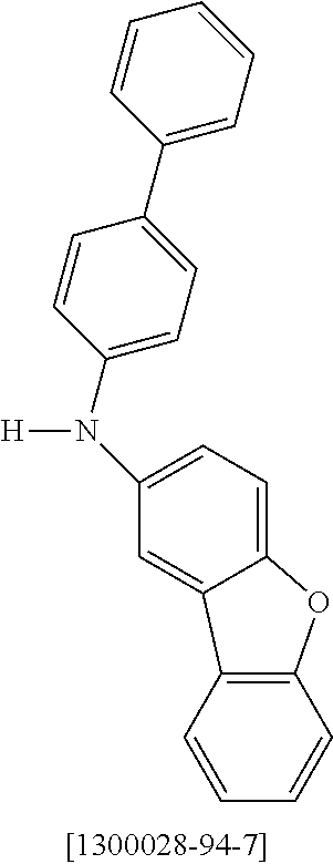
C1(N([H])C2=CC=C(C3=CC=CC=C3)C=C2)=CC=C2C(=C1)C1=C(C=CC=C1)O2
